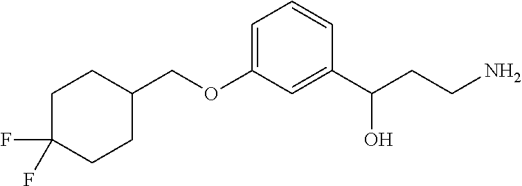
C1C(F)(F)CCC(COC2=CC=CC(C(CCN)O)=C2)C1
